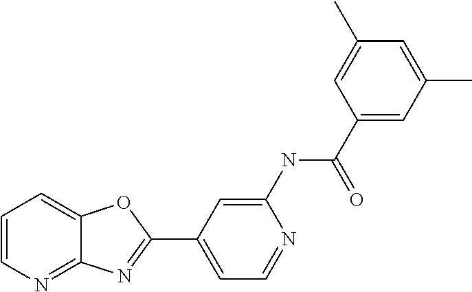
C1=C(NC(C2=CC(C)=CC(C)=C2)=O)N=CC=C1C1=NC2=NC=CC=C2O1
